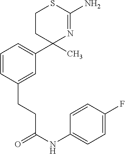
C1=CC(CCC(=O)NC2=CC=C(F)C=C2)=CC(C2(C)N=C(N)SCC2)=C1
